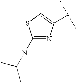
C1(NC(C)C)=NC(C(C)C)=CS1
